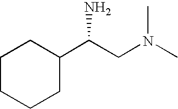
C1C(C(CN(C)C)N)CCCC1
